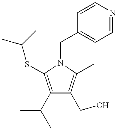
C1(C(C)C)=C(SC(C)C)N(CC2=CC=NC=C2)C(C)=C1CO
